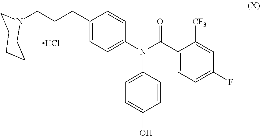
C1(CCCN2CCCCC2)=CC=C(N(C(C2=CC=C(F)C=C2[CF3])=O)C2=CC=C(O)C=C2)C=C1.Cl
